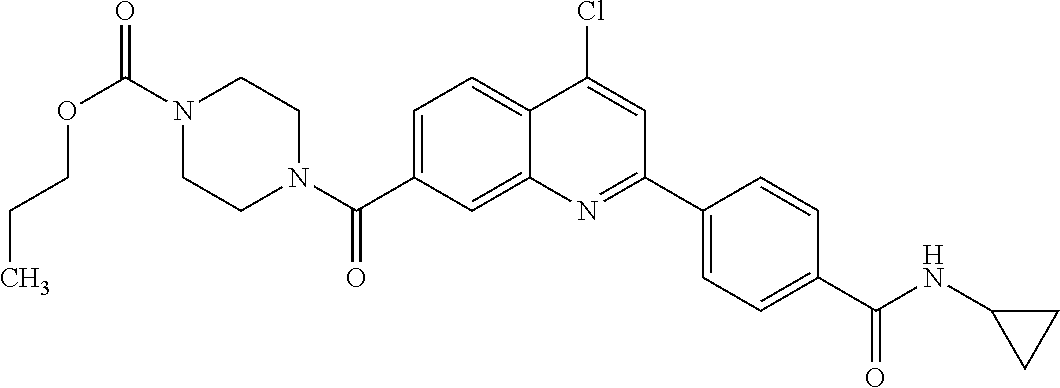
N1(C(OCCC)=O)CCN(C(=O)C2=CC=C3C(=C2)N=C(C2=CC=C(C(NC4CC4)=O)C=C2)C=C3Cl)CC1
